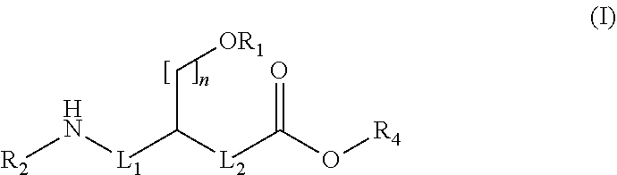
[R2]N[L1]C([L2]C(O[R4])=O)C[OR1]
